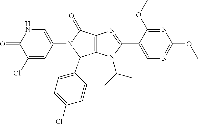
C1(Cl)=CC(N2C(=O)C3=C(C2C2=CC=C(Cl)C=C2)N(C(C)C)C(C2=CN=C(OC)N=C2OC)=N3)=CNC1=O
